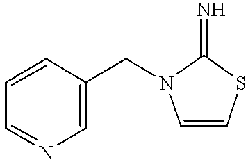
C1=CC(CN2C=CSC2=N)=CN=C1
